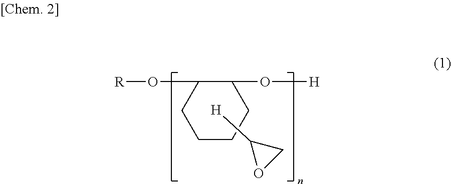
C1CCC(O[H])C(O[R])C1.[H]C1OC1
